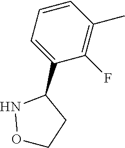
C1=C(C2NOCC2)C(F)=C(C)C=C1
